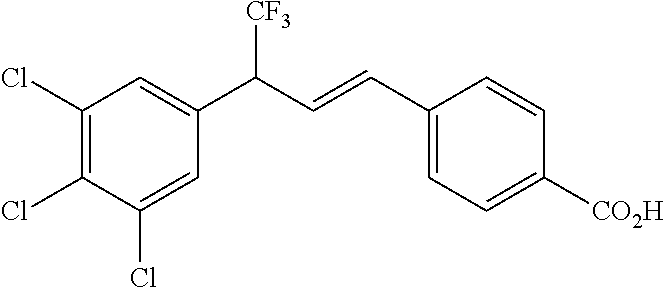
C1(C=CC(C2=CC(Cl)=C(Cl)C(Cl)=C2)[CF3])=CC=C([CO2H])C=C1
